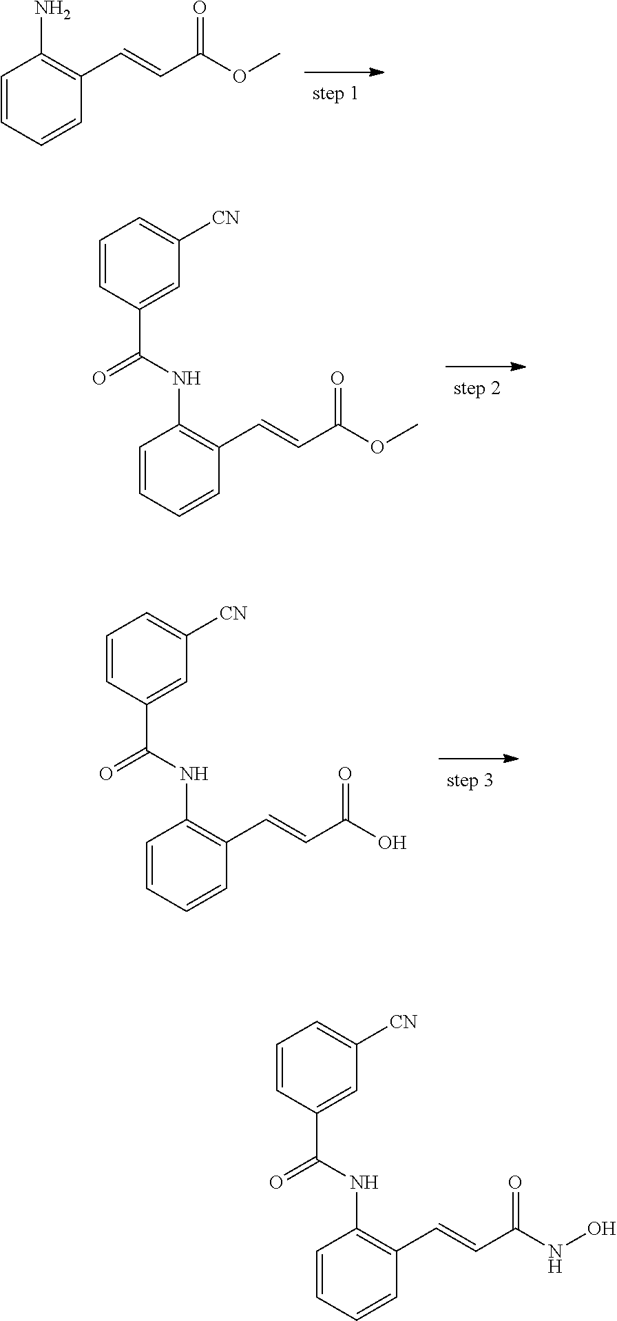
C1=CC=CC(C=CC(OC)=O)=C1N.C1=CC=CC(C=CC(OC)=O)=C1NC(C1=CC([CN])=CC=C1)=O.C1=CC=CC(C=CC(O)=O)=C1NC(C1=CC([CN])=CC=C1)=O.C1=CC=CC(C=CC(NO)=O)=C1NC(C1=CC([CN])=CC=C1)=O
